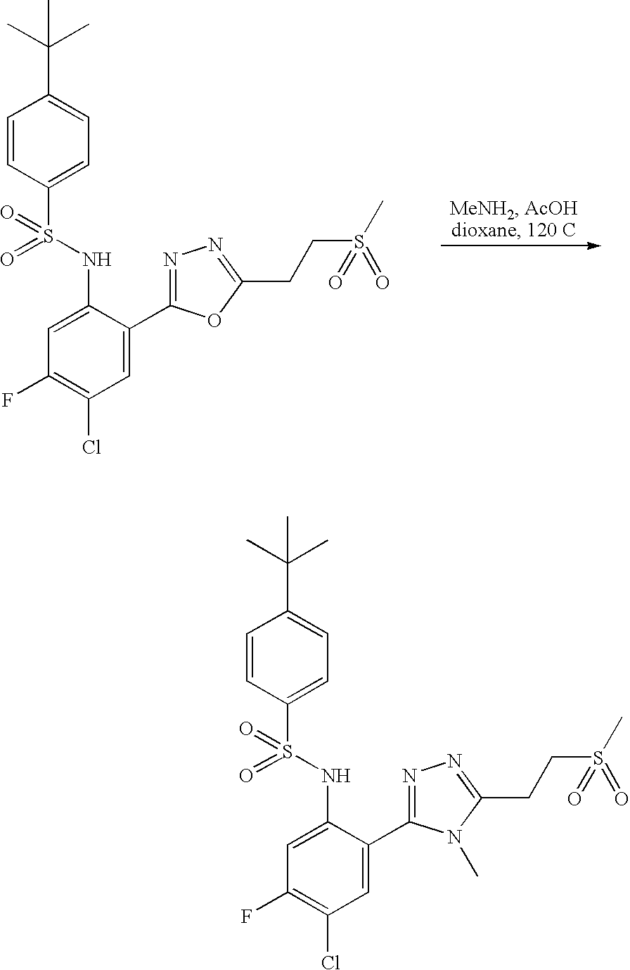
C1=CC(S(=O)(NC2=CC(F)=C(Cl)C=C2C2=NN=C(CCS(C)(=O)=O)O2)=O)=CC=C1C(C)(C)C.C1=CC(S(=O)(NC2=CC(F)=C(Cl)C=C2C2=NN=C(CCS(C)(=O)=O)N2C)=O)=CC=C1C(C)(C)C
